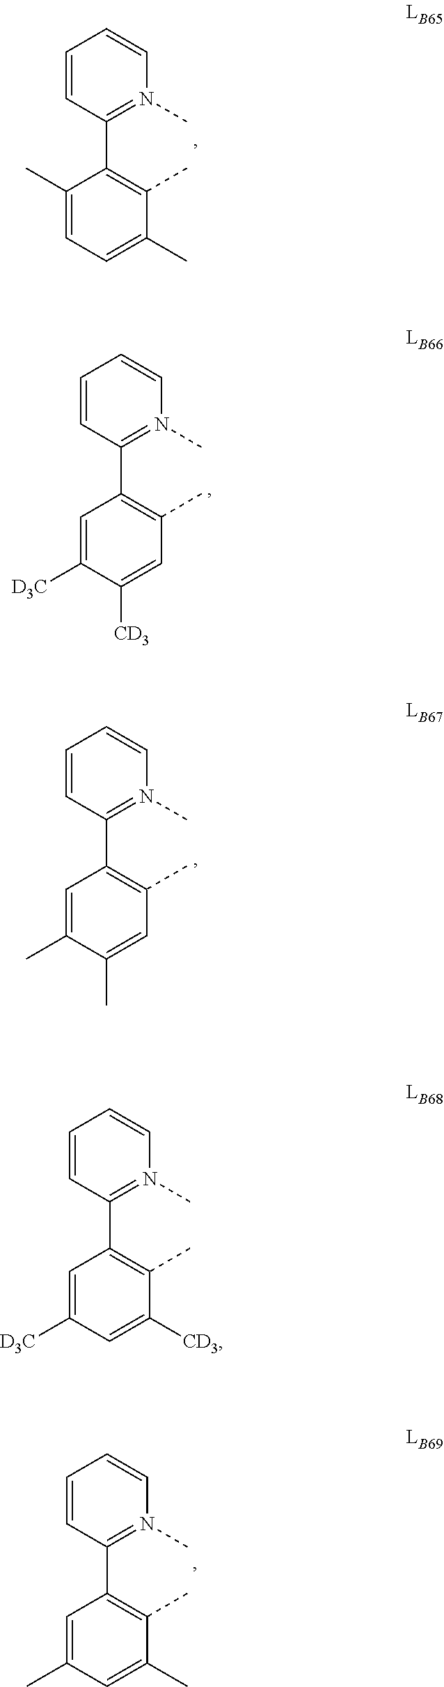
C1=CC(C2=C(C)C(C)=CC=C2C)=N(C)C=C1.C1=CC(C2=C(C)C=C(C)C(C)=C2)=N(C)C=C1.C1=CC(C2=C(C)C([CD3])=CC([D3C])=C2)=N(C)C=C1.C1=CC(C2=C(C)C(C)=CC(C)=C2)=N(C)C=C1.C1=CC(C2=C(C)C=C([CD3])C([D3C])=C2)=N(C)C=C1
